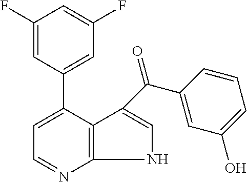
C1=C(C2=CC(F)=CC(F)=C2)C2=C(N=C1)NC=C2C(C1=CC(O)=CC=C1)=O
